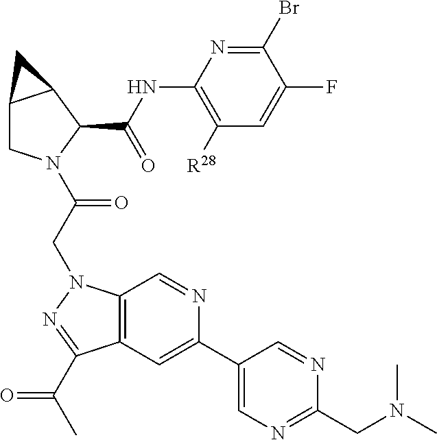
C12CN(C(CN3C4=C(C=C(C5=CN=C(CN(C)C)N=C5)N=C4)C(C(C)=O)=N3)=O)C(C(NC3=C([R28])C=C(F)C(Br)=N3)=O)C1C2
